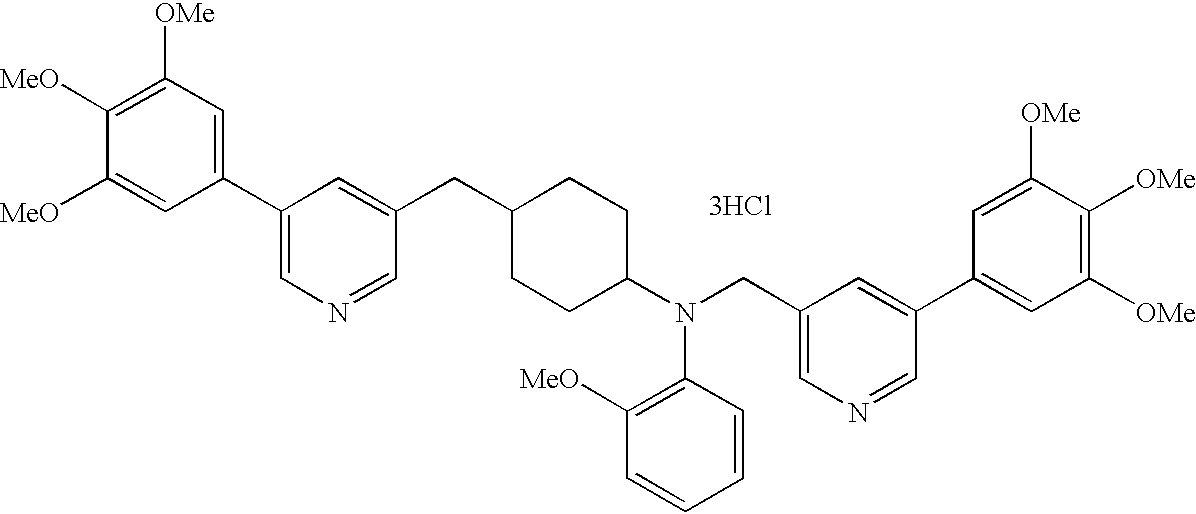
C1([OMe])=C([MeO])C([MeO])=CC(C2=CN=CC(CC3CCC(N(CC4=CN=CC(C5=CC([OMe])=C([OMe])C([OMe])=C5)=C4)C4=C([MeO])C=CC=C4)CC3)=C2)=C1.[3HCl]
